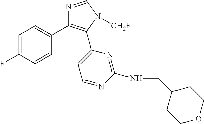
C1=C(F)C=CC(C2=C(C3=CC=NC(NCC4CCOCC4)=N3)N([CH2F])C=N2)=C1
